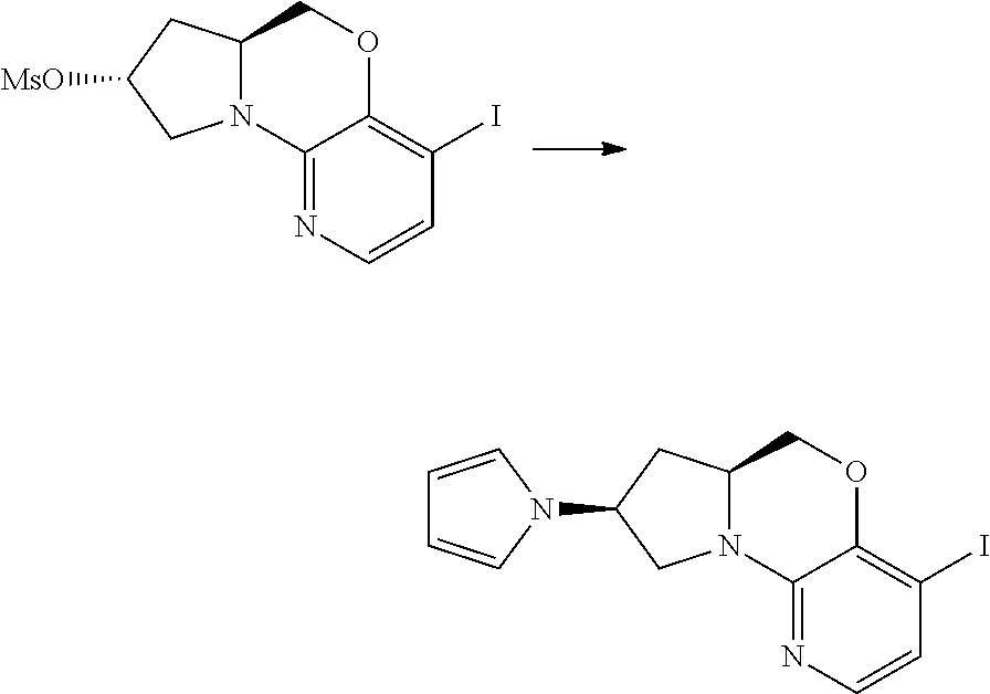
C12=NC=CC(I)=C1OCC1N2CC([MsO])C1.C12=NC=CC(I)=C1OCC1N2CC(N2C=CC=C2)C1
